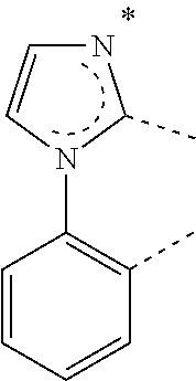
C1=CC=CC(C)=C1N1C(C)NC=C1
